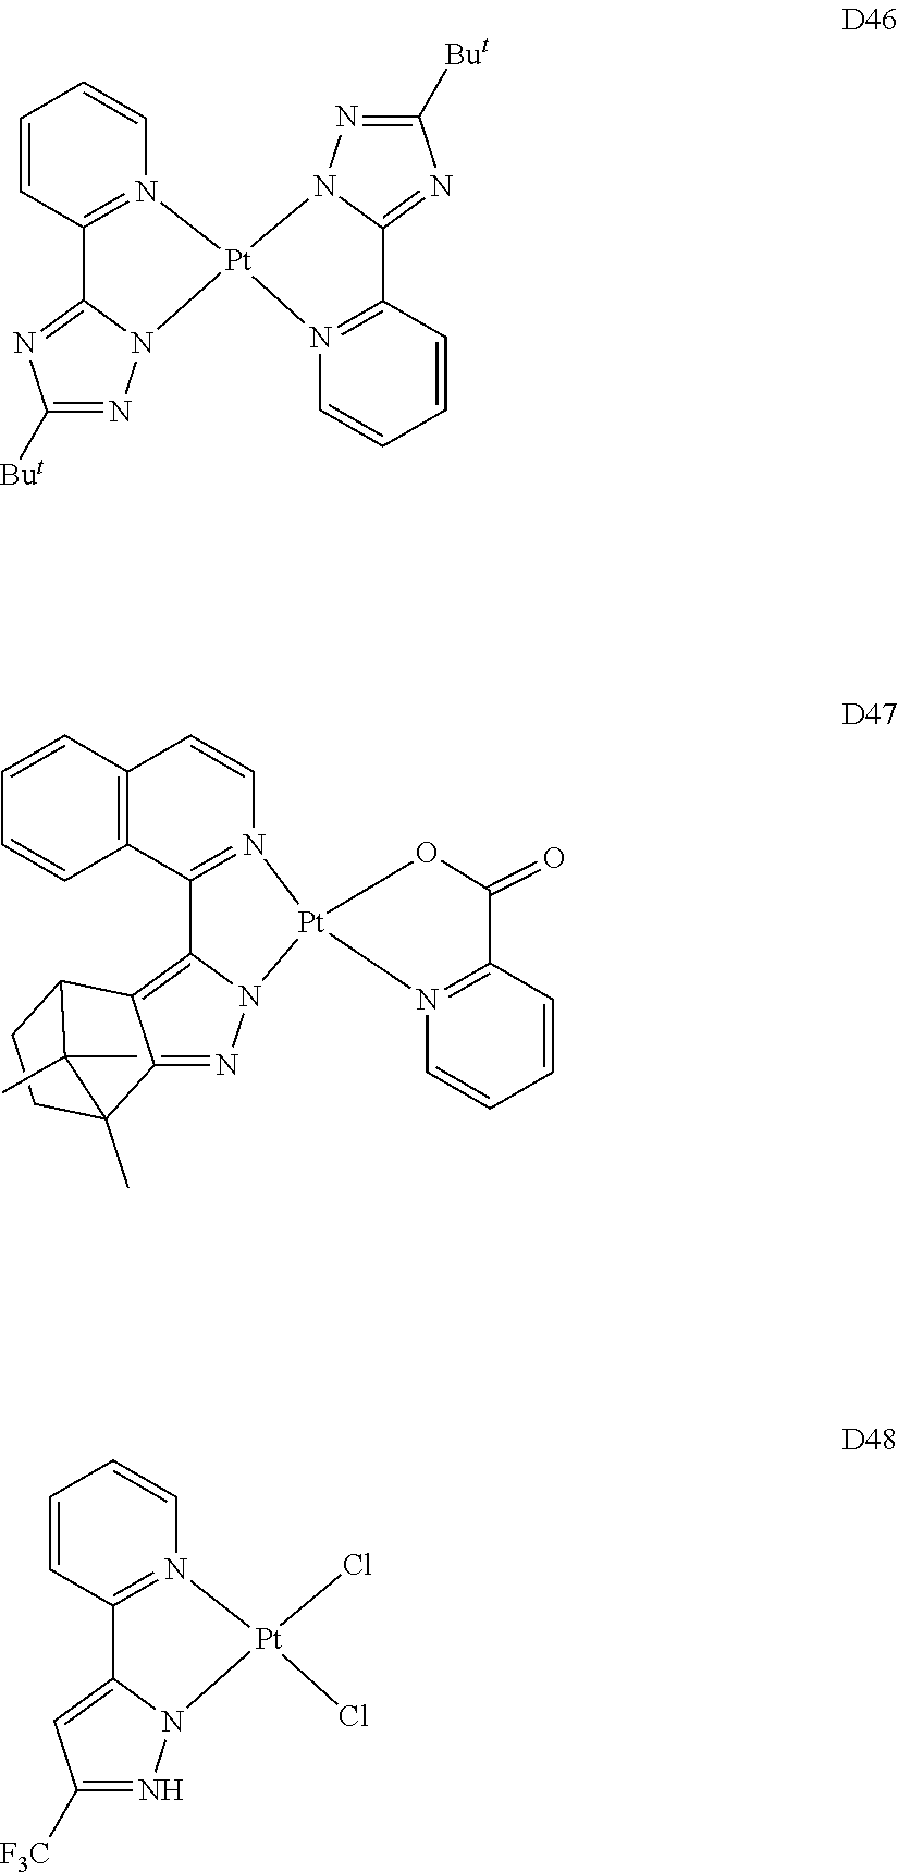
C1=CC2=N(C=C1)[Pt]1(N3C2=NC([But])=N3)N2=C(C=CC=C2)C2=NC([But])=NN21.C12=C(C=CN3=C1C1=C4C5CCC(C)(C4=NN1[Pt]31N3=C(C=CC=C3)C(=O)O1)C5(C)C)C=CC=C2.C1=CC2=N(C=C1)[Pt](Cl)(Cl)N1C2=CC([F3C])=N1
